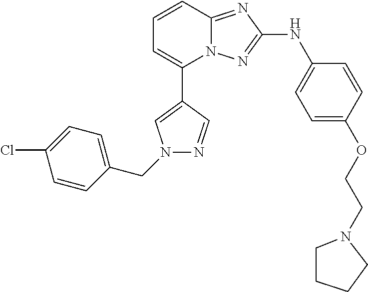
C1=CC2=NC(NC3=CC=C(OCCN4CCCC4)C=C3)=NN2C(C2=CN(CC3=CC=C(Cl)C=C3)N=C2)=C1
